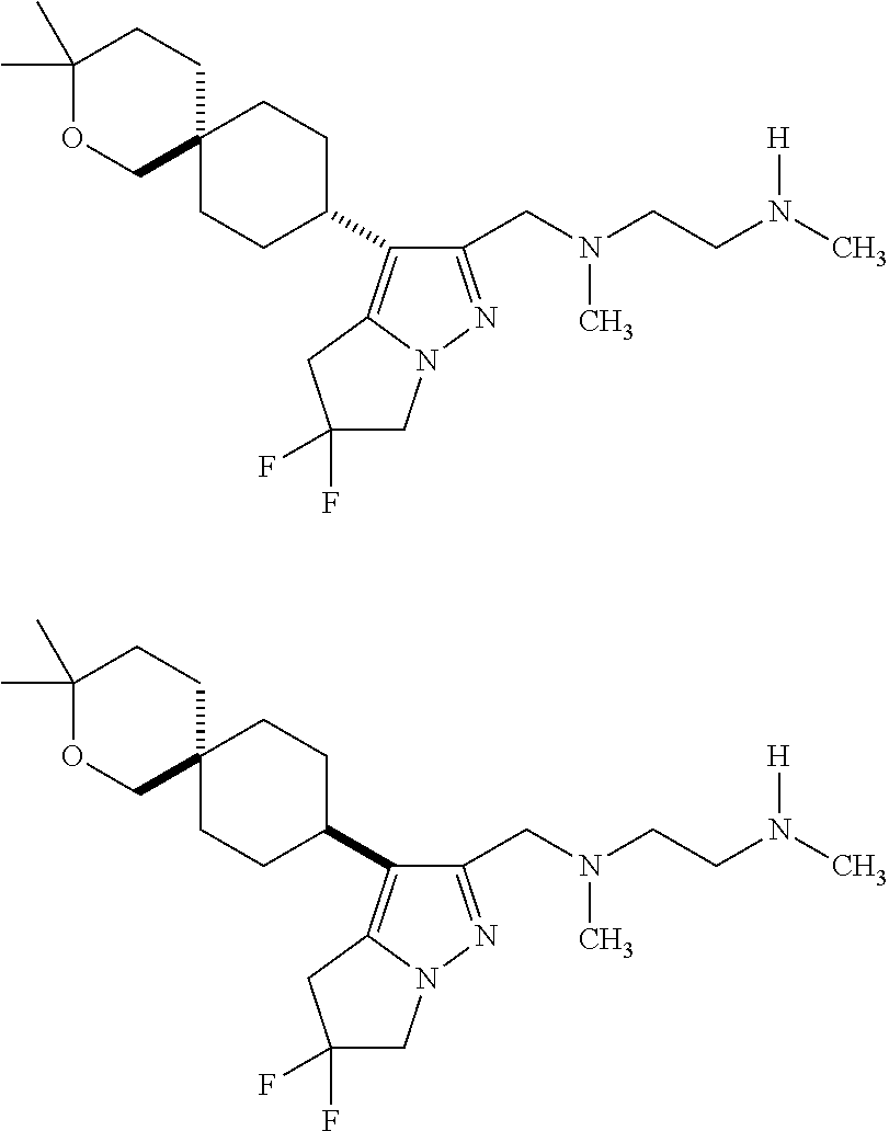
C1(C)(C)OCC2(CC1)CCC(C1=C3N(N=C1CN(CCN(C)[H])C)CC(F)(F)C3)CC2.C1(C)(C)OCC2(CC1)CCC(C1=C3N(N=C1CN(CCN(C)[H])C)CC(F)(F)C3)CC2
